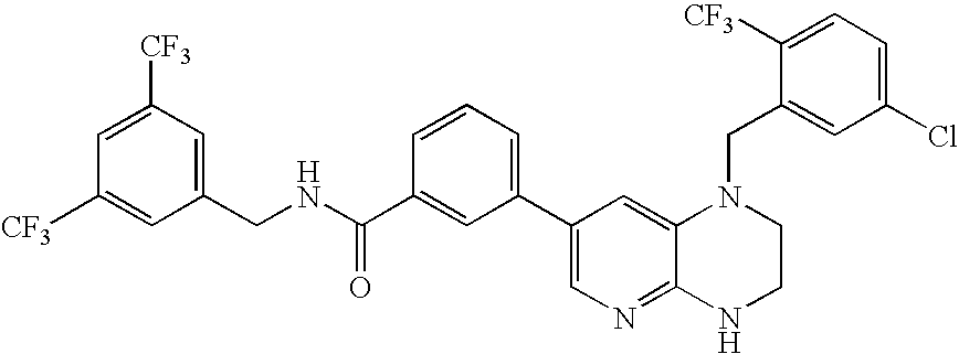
C1(C2=CC=CC(C(NCC3=CC([CF3])=CC([CF3])=C3)=O)=C2)=CN=C2C(=C1)N(CC1=CC(Cl)=CC=C1[CF3])CCN2
